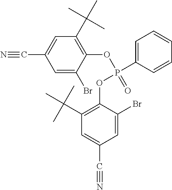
C1=C(P(=O)(OC2=C(C(C)(C)C)C=C(C#N)C=C2Br)OC2=C(C(C)(C)C)C=C(C#N)C=C2Br)C=CC=C1
